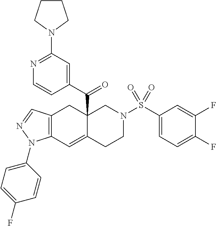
C12(C(C3=CC(N4CCCC4)=NC=C3)=O)C(=CC3=C(C1)C=NN3C1=CC=C(F)C=C1)CCN(S(C1=CC=C(F)C(F)=C1)(=O)=O)C2
